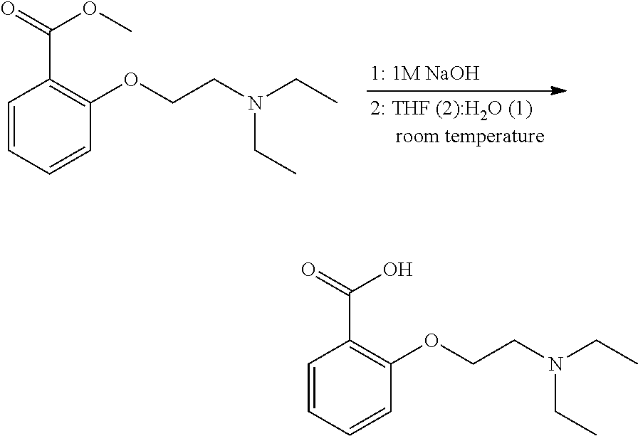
C1=CC=CC(OCCN(CC)CC)=C1C(=O)OC.C1=CC=CC(OCCN(CC)CC)=C1C(=O)O
